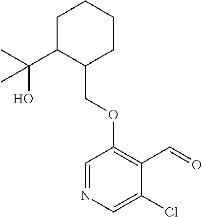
C1C(C(C)(O)C)C(COC2=C(C=O)C(Cl)=CN=C2)CCC1
